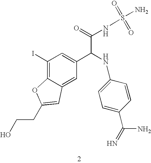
C1(I)=C2C(=CC(C(NC3=CC=C(C(=N)N)C=C3)C(=O)NS(=O)(=O)N)=C1)C=C(CCO)O2
